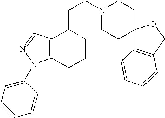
C12=C(CCCC1CCN1CCC3(CC1)C1=C(CO3)C=CC=C1)N(C1=CC=CC=C1)N=C2
